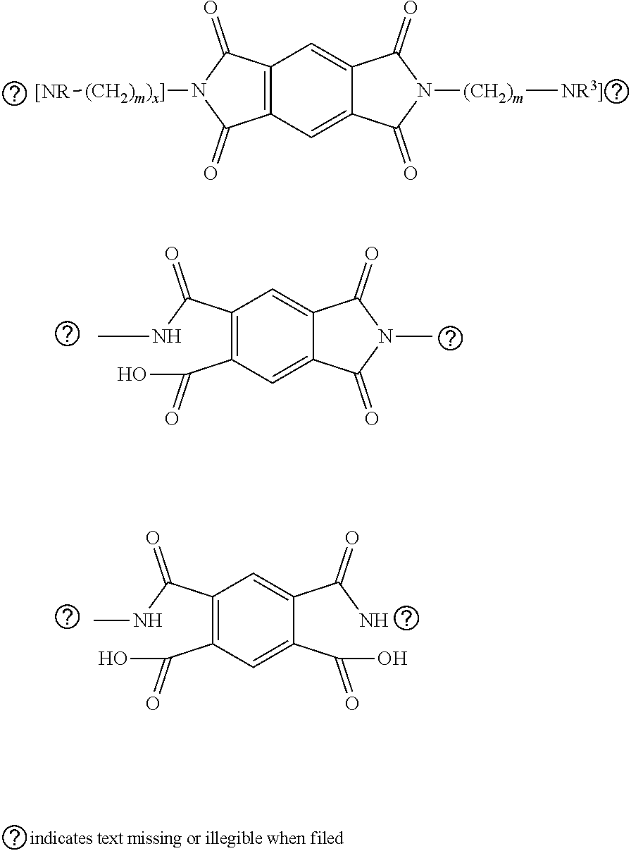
C12=C(C=C3C(=C1)C(=O)N([(CH2)m][NR3]])C3=O)C(=O)N([(CH2)m)x]][[NR])C2=O.C1(C(NC)=O)=C(C(=O)O)C=C2C(=C1)C(=O)N(C)C2=O.C1(C(NC)=O)=C(C(=O)O)C=C(C(=O)O)C(C(N)=O)=C1
